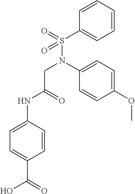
C1=CC=CC(S(N(C2=CC=C(OC)C=C2)CC(NC2=CC=C(C(=O)O)C=C2)=O)(=O)=O)=C1
